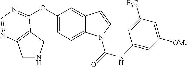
C1NCC2=C1N=CN=C2OC1=CC=C2C(=C1)C=CN2C(=O)NC1=CC([OMe])=CC([F3C])=C1
